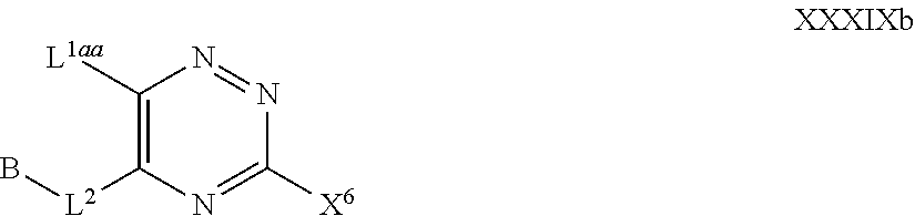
C1([L1aa])=C([L2]B)N=C([X6])N=N1
